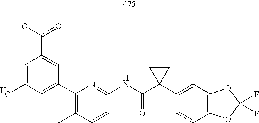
COC(C1=CC(C2=C(C)C=CC(NC(C3(C4=CC5=C(C=C4)OC(F)(F)O5)CC3)=O)=N2)=CC(O)=C1)=O.[H]
